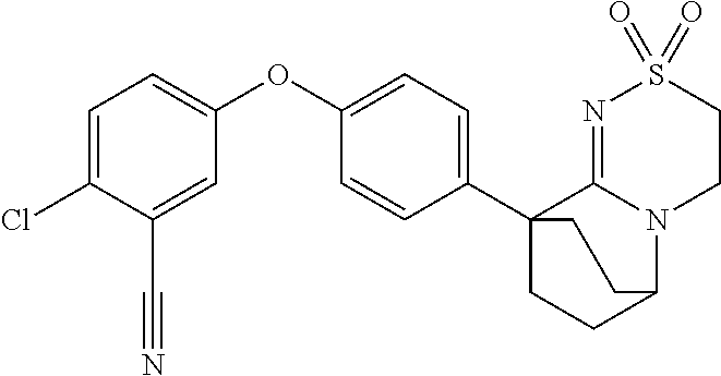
C1=C(Cl)C(C#N)=CC(OC2=CC=C(C34CCC(N5C3=NS(=O)(=O)CC5)CC4)C=C2)=C1
